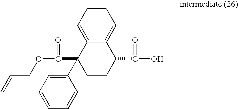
C12=CC=CC=C1C(C(O)=O)CCC2(C(OCC=C)=O)C1=CC=CC=C1
